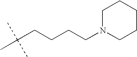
C(CCCCN1CCCCC1)(C)(C)C
